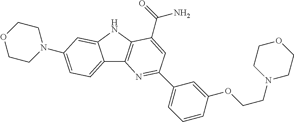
C12=CC=C(N3CCOCC3)C=C1NC1=C2N=C(C2=CC=CC(OCCN3CCOCC3)=C2)C=C1C(=O)N
